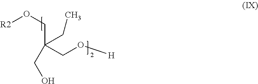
[R2]OCC(CO[H])(CO)CC
